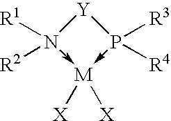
[Y]1N([R1])([R2])->[M]([X])([X])-P1([R3])[R4]
